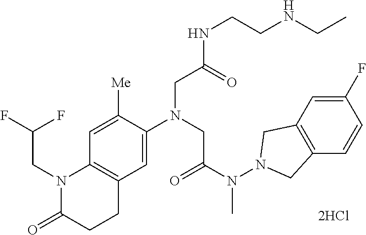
C1=C([Me])C(N(CC(N(N2CC3=C(C2)C=C(F)C=C3)C)=O)CC(NCCNCC)=O)=CC2=C1N(CC(F)F)C(=O)CC2
